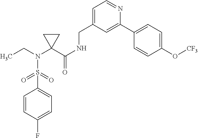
C1=CC(F)=CC=C1S(N(CC)C1(C(NCC2=CC=NC(C3=CC=C(O[CF3])C=C3)=C2)=O)CC1)(=O)=O
